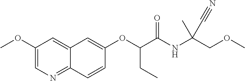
C1(OC)=CN=C2C(=C1)C=C(OC(C(NC(COC)(C)C#N)=O)CC)C=C2
